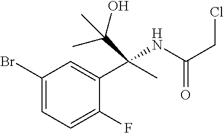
C1(Br)=CC=C(F)C(C(C)(NC(CCl)=O)C(O)(C)C)=C1
